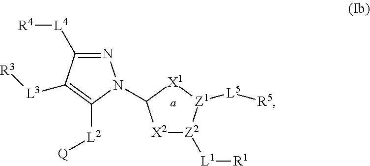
N1=C([L4][R4])C([L3][R3])=C([L2][Q])N1C1[X2][Z2]([L1][R1])[Z1]([L5][R5])[X1]1
